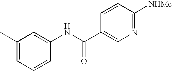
C1(C)=CC=CC(NC(C2=CN=C([NHMe])C=C2)=O)=C1
